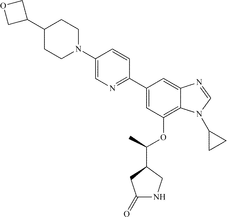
C1=C(C2=NC=C(N3CCC(C4COC4)CC3)C=C2)C=C2C(=C1OC(C1CC(=O)NC1)C)N(C1CC1)C=N2
